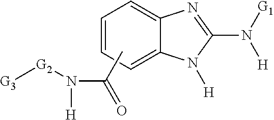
C1=CC=C2C(=C1)N=C(N([G1])[H])N2[H].N(C(=O)C)([H])[G2][G3]
